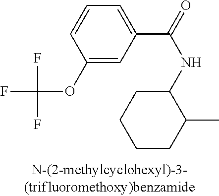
C1(OC(F)(F)F)=CC(C(=O)NC2CCCCC2C)=CC=C1
